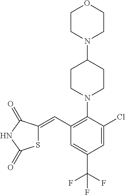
N1(C2=C(C=C3SC(=O)NC3=O)C=C(C(F)(F)F)C=C2Cl)CCC(N2CCOCC2)CC1
